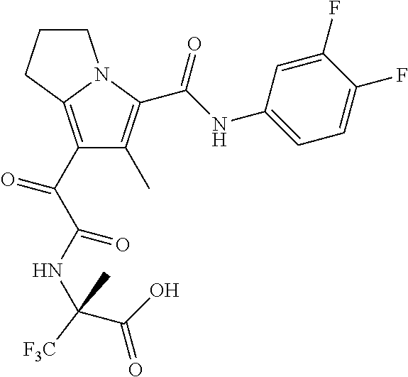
C1(C(=O)C(=O)NC(C(=O)O)([F3C])C)=C2N(C(C(NC3=CC=C(F)C(F)=C3)=O)=C1C)CCC2
